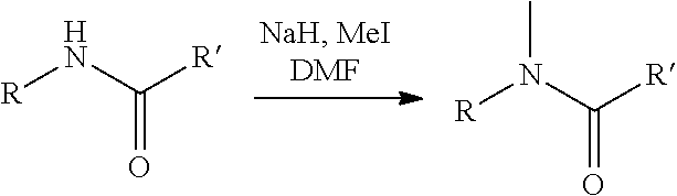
O=C(N[R])[R].O=C(N([R])C)[R]
